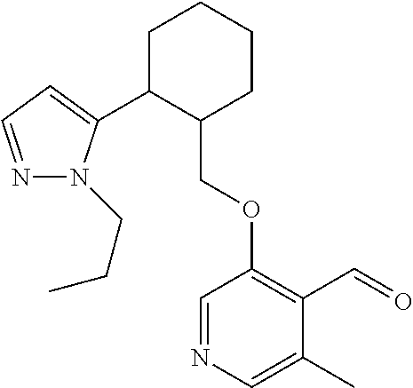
C1C(C2=CC=NN2CCC)C(COC2=C(C=O)C(C)=CN=C2)CCC1
